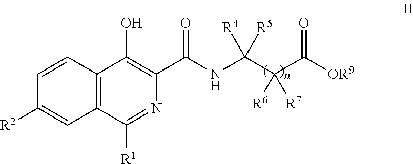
C12=C(C=CC([R2])=C1)C(O)=C(C(NC(C(C([OR9])=O)([R6])[R7])([R4])[R5])=O)N=C2[R1]
